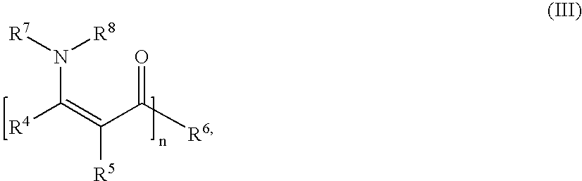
[R4]C(=C(C([R6])=O)[R5])N([R7])[R8]
